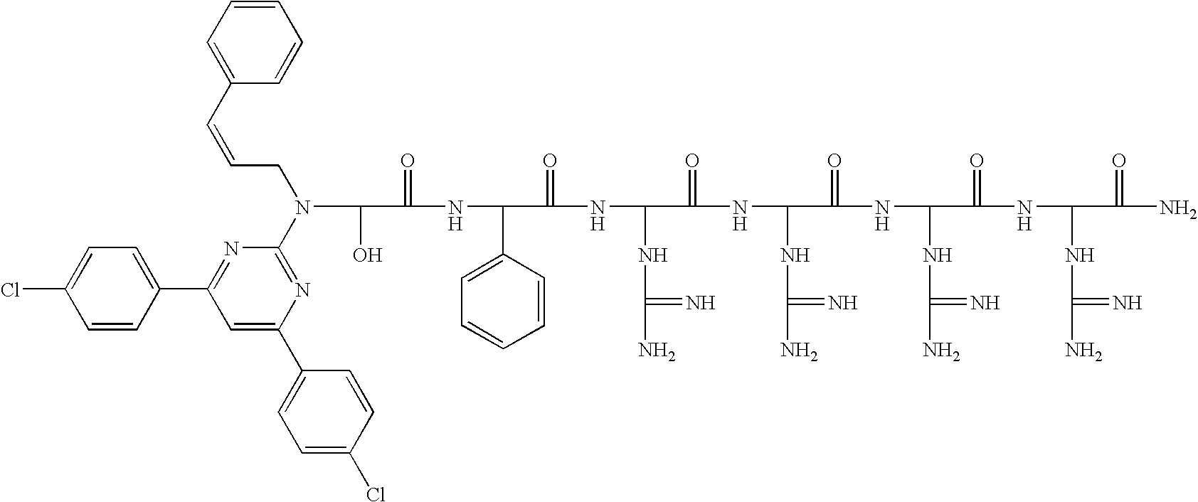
OC(C(=O)NC(C1=CC=CC=C1)C(=O)NC(NC(N)=N)C(=O)NC(NC(N)=N)C(=O)NC(NC(N)=N)C(=O)NC(NC(N)=N)C(=O)N)N(CC=CC1=CC=CC=C1)C1=NC(C2=CC=C(Cl)C=C2)=CC(C2=CC=C(Cl)C=C2)=N1
